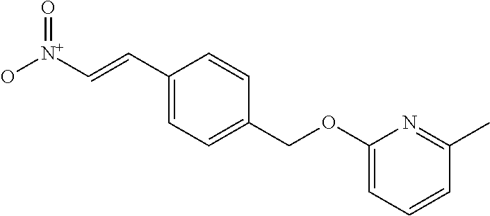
C1(C=C[N+](O)=O)=CC=C(COC2=CC=CC(C)=N2)C=C1
